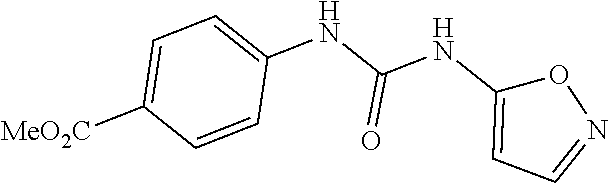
C1=C([MeO2C])C=CC(NC(NC2=CC=NO2)=O)=C1
